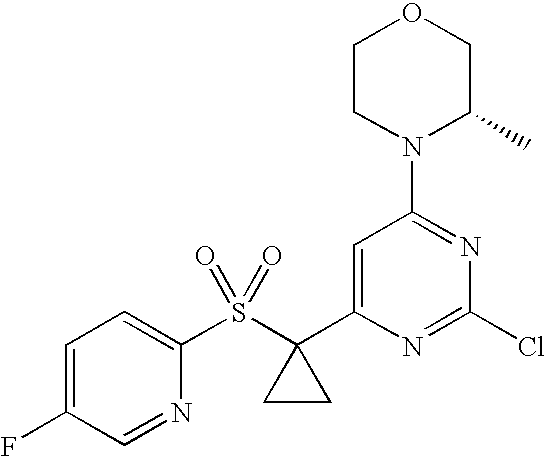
C1CN(C2=NC(Cl)=NC(C3(S(C4=CC=C(F)C=N4)(=O)=O)CC3)=C2)C(C)CO1
